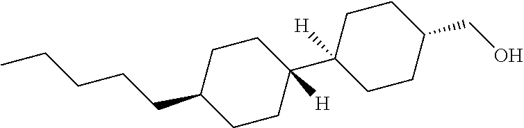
C1CC(C2([H])CCC(CO)CC2)([H])CCC1CCCCC
